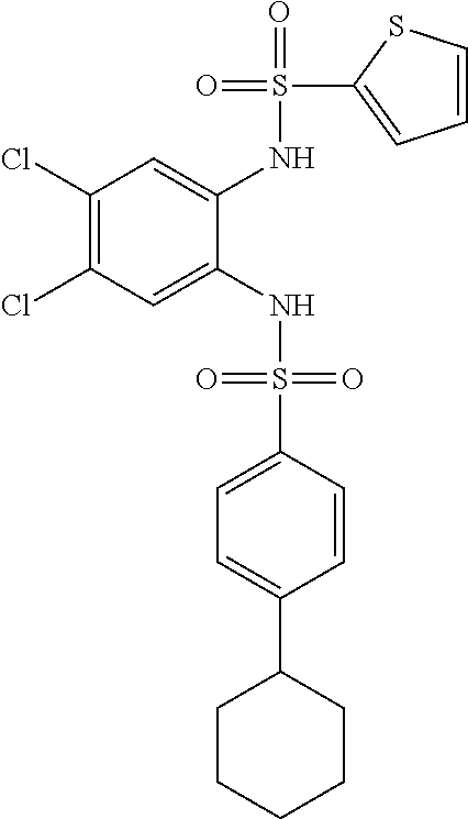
C1(Cl)=C(Cl)C=C(NS(=O)(=O)C2=CC=C(C3CCCCC3)C=C2)C(NS(=O)(C2=CC=CS2)=O)=C1
